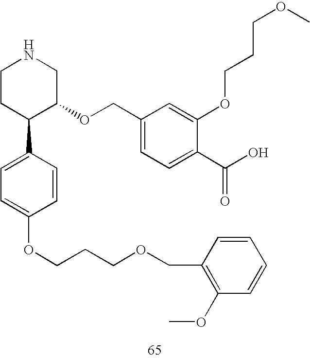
C1CC(C2=CC=C(OCCCOCC3=C(OC)C=CC=C3)C=C2)C(OCC2=CC=C(C(O)=O)C(OCCCOC)=C2)CN1
